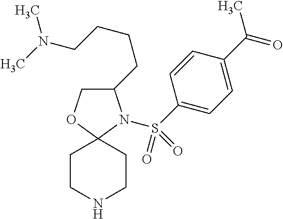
C1OC2(N(S(C3=CC=C(C(=O)C)C=C3)(=O)=O)C1CCCCN(C)C)CCNCC2
